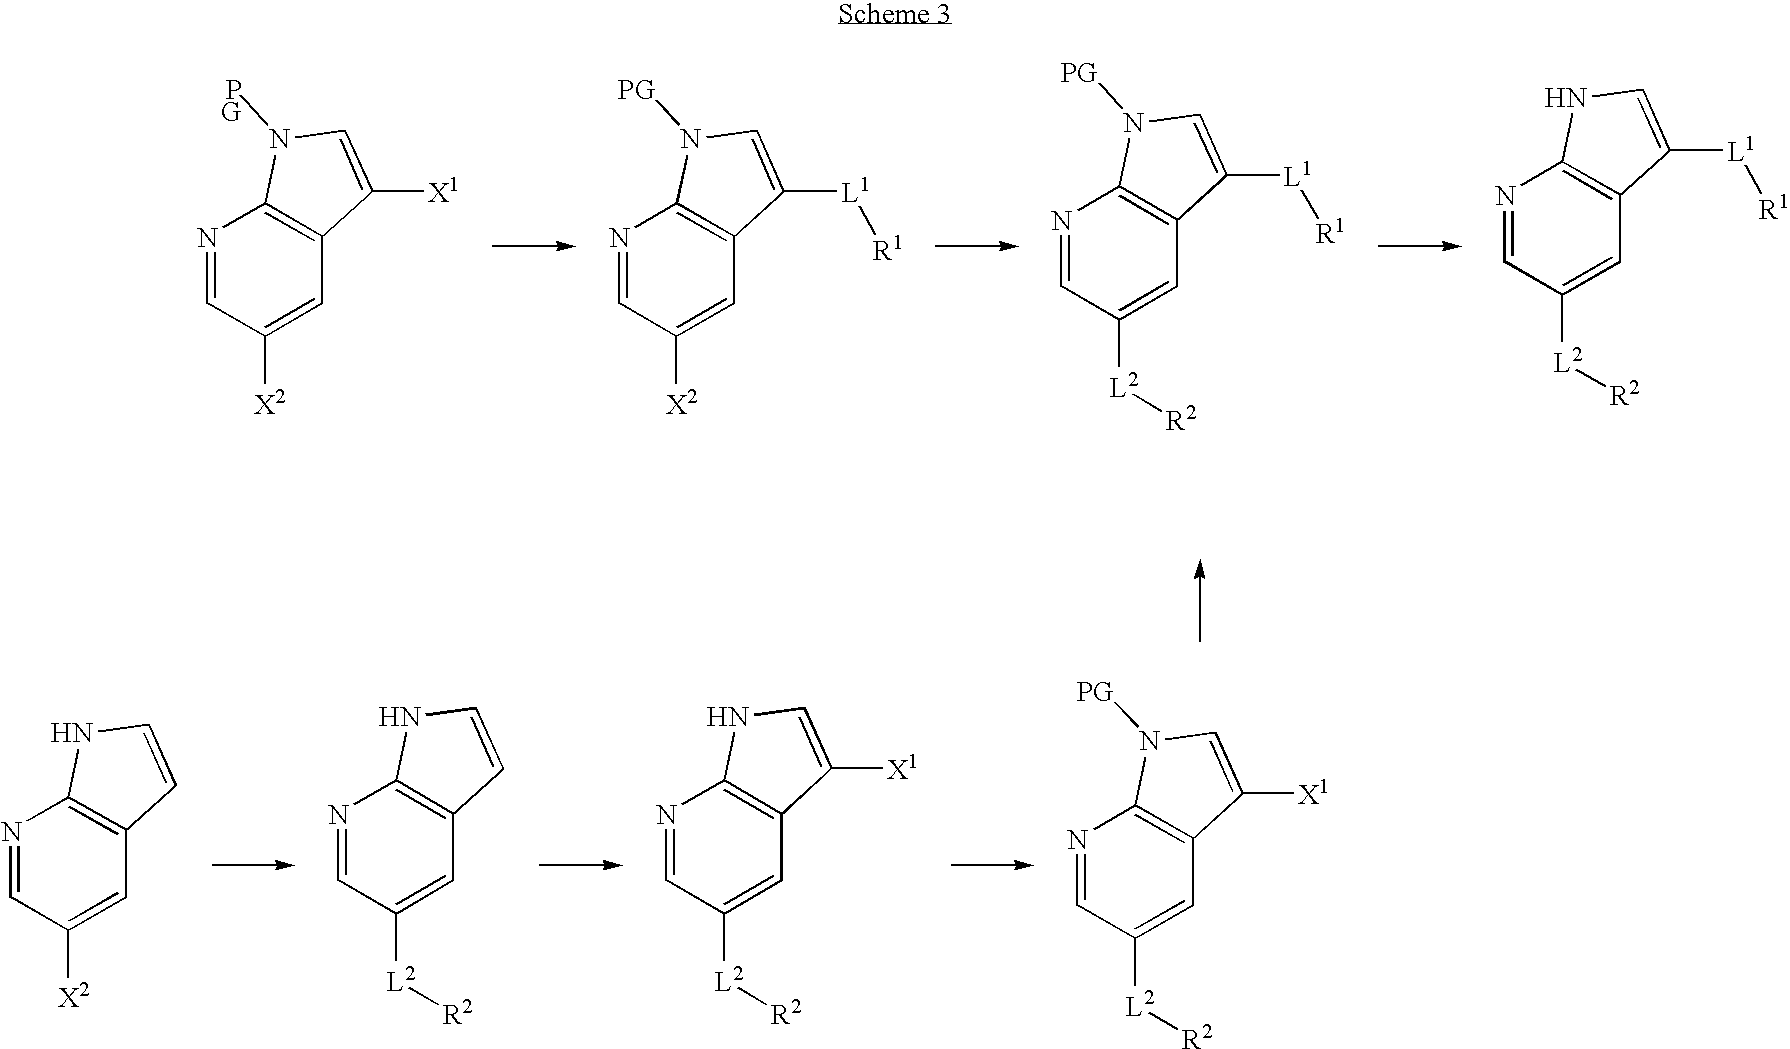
N1=CC([X2])=CC2=C1N([PG])C=C2[X1].N1=CC([X2])=CC2=C1N([PG])C=C2[L1][R1].N1=CC([L2][R2])=CC2=C1N([PG])C=C2[L1][R1].N1=CC([L2][R2])=CC2=C1NC=C2[L1][R1].N1=CC([X2])=CC2=C1NC=C2.N1=CC([L2][R2])=CC2=C1NC=C2.N1=CC([L2][R2])=CC2=C1NC=C2[X1].N1=CC([L2][R2])=CC2=C1N([PG])C=C2[X1]
